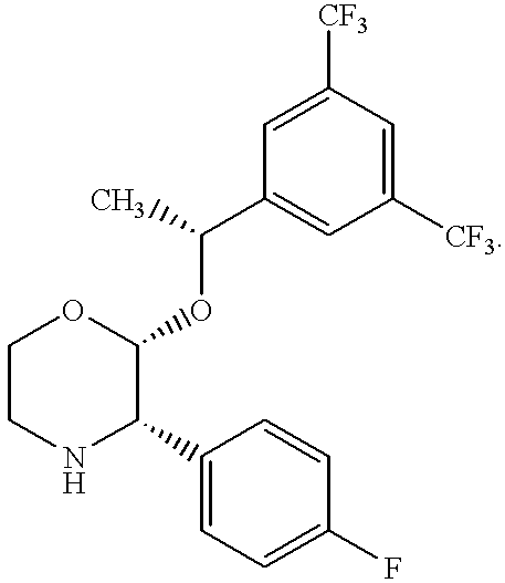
C1([CF3])=CC(C(OC2OCCNC2C2=CC=C(F)C=C2)C)=CC([CF3])=C1
